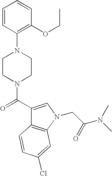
C1=CC(N2CCN(C(=O)C3=CN(CC(N(C)C)=O)C4=C3C=CC(Cl)=C4)CC2)=C(OCC)C=C1
